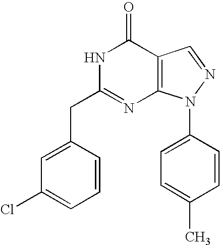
C12=C(N(C3=CC=C(C)C=C3)N=C1)N=C(CC1=CC(Cl)=CC=C1)NC2=O
